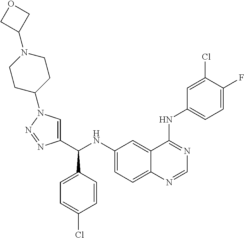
C1(C(NC2=CC=C3C(=C2)C(NC2=CC=C(F)C(Cl)=C2)=NC=N3)C2=CC=C(Cl)C=C2)=CN(C2CCN(C3COC3)CC2)N=N1
